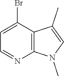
C1(Br)=CC=NC2=C1C(C)=CN2C
